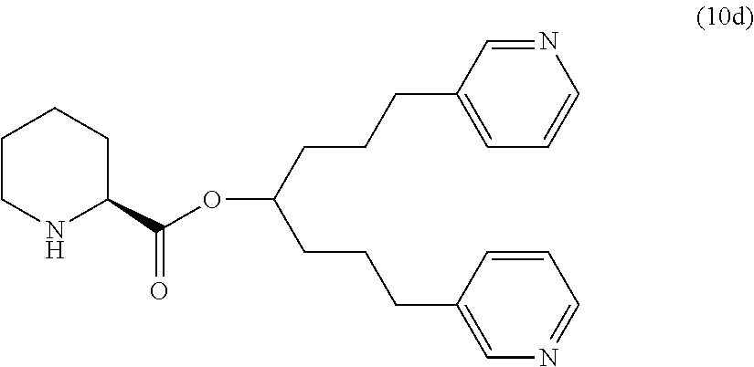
C1CNC(C(OC(CCCC2=CN=CC=C2)CCCC2=CC=CN=C2)=O)CC1
